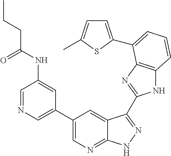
C1(C2=CN=CC(NC(CCC)=O)=C2)=CN=C2C(=C1)C(C1=NC3=C(N1)C=CC=C3C1=CC=C(C)S1)=NN2
